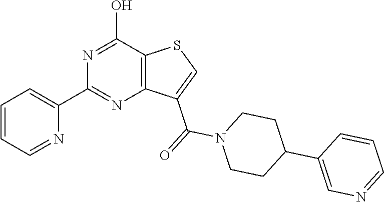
C1=CC=NC(C2=NC3=C(C(O)=N2)SC=C3C(=O)N2CCC(C3=CN=CC=C3)CC2)=C1
